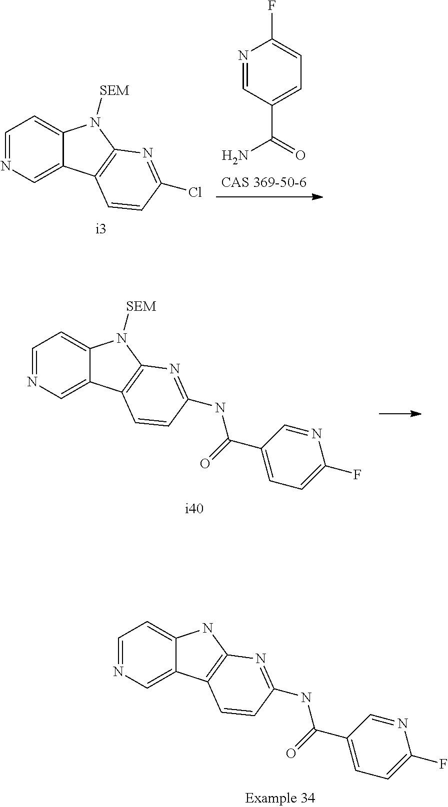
N1=CC(C(=O)N)=CC=C1F.C1=NC=C2C(=C1)N([SEM])C1=C2C=CC(Cl)=N1.C1=NC=C2C(=C1)N([SEM])C1=C2C=CC(NC(=O)C2=CC=C(F)N=C2)=N1.C1=NC=C2C(=C1)NC1=C2C=CC(NC(=O)C2=CC=C(F)N=C2)=N1
